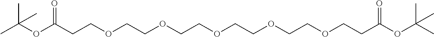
CC(OC(CCOCCOCCOCCOCCOCCC(OC(C)(C)C)=O)=O)(C)C
